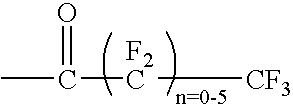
CC(=O)[F2C][CF3]
